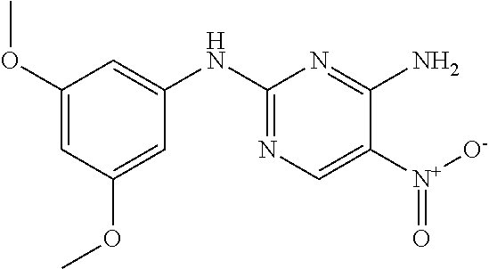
C1(OC)=CC(OC)=CC(NC2=NC=C([N+](=O)[O-])C(N)=N2)=C1
